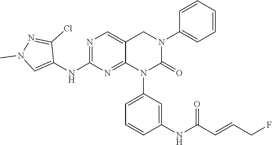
C1=C(N2C(=O)N(C3=CC=CC=C3)CC3=CN=C(NC4=CN(C)N=C4Cl)N=C23)C=C(NC(C=CCF)=O)C=C1
